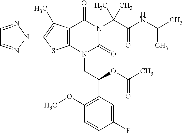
C12=C(C(C)=C(N3N=CC=N3)S1)C(=O)N(C(C(=O)NC(C)C)(C)C)C(=O)N2CC(C1=C(OC)C=CC(F)=C1)OC(C)=O
